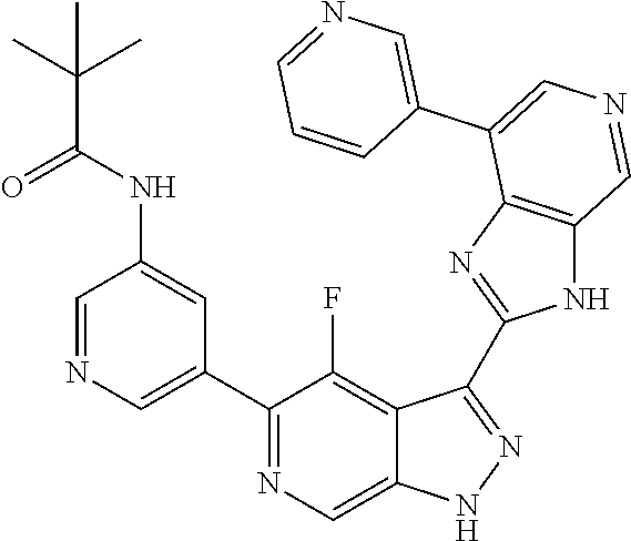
C1(C2=CN=CC(NC(C(C)(C)C)=O)=C2)=NC=C2C(=C1F)C(C1=NC3=C(N1)C=NC=C3C1=CN=CC=C1)=NN2
